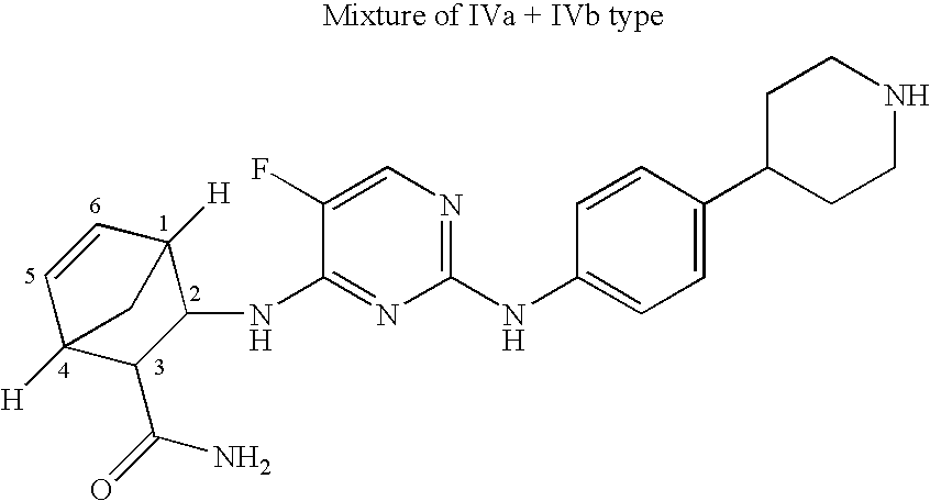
C1=CC2([H])C(NC3=NC(NC4=CC=C(C5CCNCC5)C=C4)=NC=C3F)C(C(=O)N)C1([H])C2
